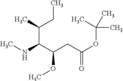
CC(CC)C(C(CC(=O)OC(C)(C)C)OC)NC
